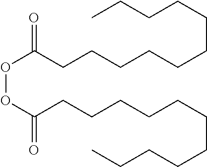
O(C(CCCCCCCCCCC)=O)OC(CCCCCCCCCCC)=O
